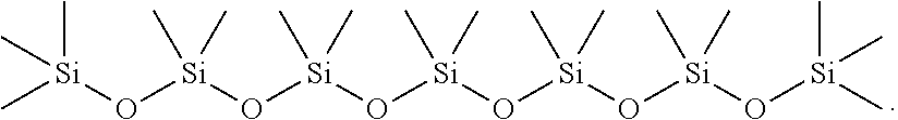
O([Si](O[Si](C)(C)C)(C)C)[Si](O[Si](O[Si](O[Si](O[Si](C)(C)C)(C)C)(C)C)(C)C)(C)C
